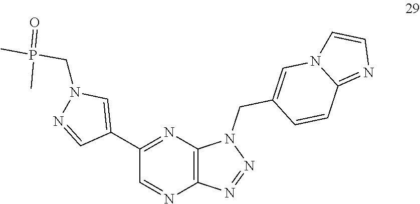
C1(C2=CN(CP(C)(=O)C)N=C2)=NC2=C(N=C1)N=NN2CC1=CN2C(=NC=C2)C=C1
